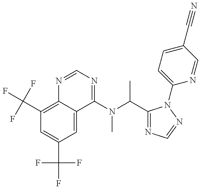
C1(C(F)(F)F)=C2C(=CC(C(F)(F)F)=C1)C(N(C(C1=NC=NN1C1=CC=C(C#N)C=N1)C)C)=NC=N2
